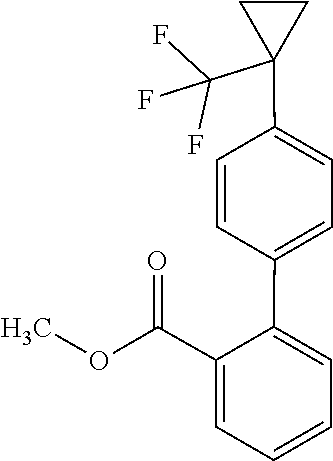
COC(C1=CC=CC=C1C1=CC=C(C2(C(F)(F)F)CC2)C=C1)=O
